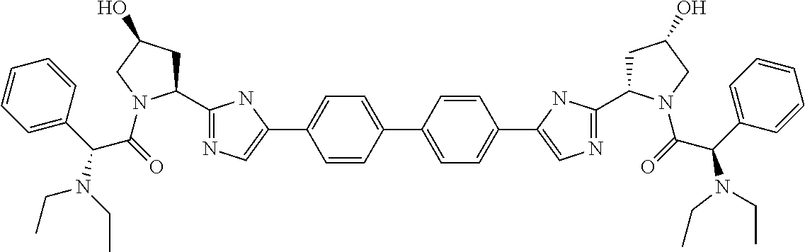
C1=CC(C2=CC=C(C3=CN=C(C4CC(O)CN4C(C(C4=CC=CC=C4)N(CC)CC)=O)N3)C=C2)=CC=C1C1=CN=C(C2CC(O)CN2C(C(C2=CC=CC=C2)N(CC)CC)=O)N1
